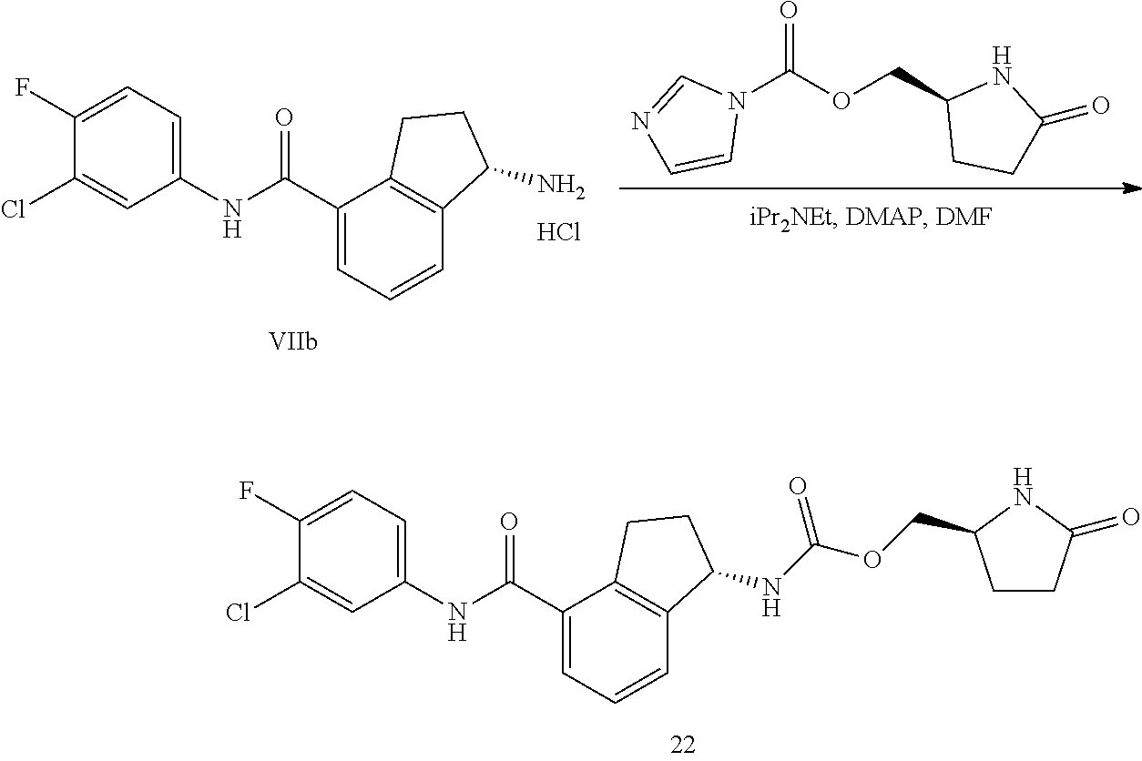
C1(Cl)=CC(NC(C2=CC=CC3=C2CCC3NC(OCC2CCC(=O)N2)=O)=O)=CC=C1F.N1(C(OCC2NC(=O)CC2)=O)C=NC=C1.C1(Cl)=CC(NC(C2=CC=CC3=C2CCC3N)=O)=CC=C1F.Cl
